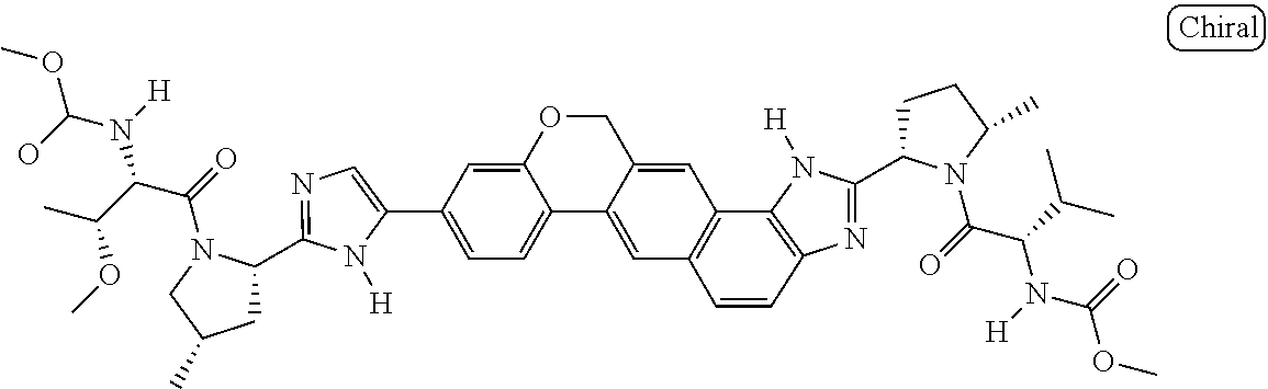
C1=C(C2=CC=C3C(=C2)OCC2=CC4=C(C=C32)C=CC2=C4N([H])C(C3CCC(C)N3C(=O)C(C(C)C)N(C(=O)OC)[H])=N2)N([H])C(C2CC(C)CN2C(=O)C(C(C)OC)N(C(O)OC)[H])=N1
